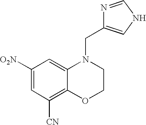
C1([O2N])=CC([CN])=C2C(=C1)N(CC1=CNC=N1)CCO2
